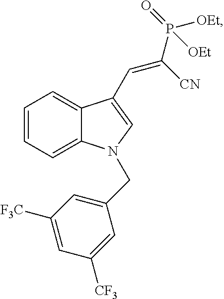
C1=CC=C2C(=C1)C(C=C(P(=O)([OEt])[OEt])[CN])=CN2CC1=CC([F3C])=CC([CF3])=C1
